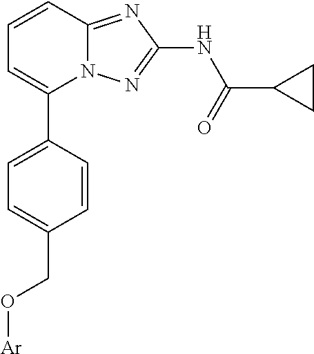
C1(C2=CC=CC3=NC(NC(=O)C4CC4)=NN23)=CC=C(CO[Ar])C=C1
